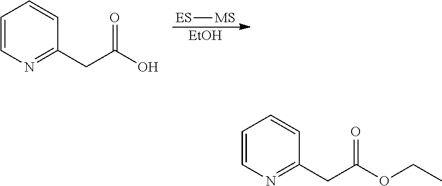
C1=CN=C(CC(O)=O)C=C1.[EtOH].[ES][MS].C1=CN=C(CC(OCC)=O)C=C1
